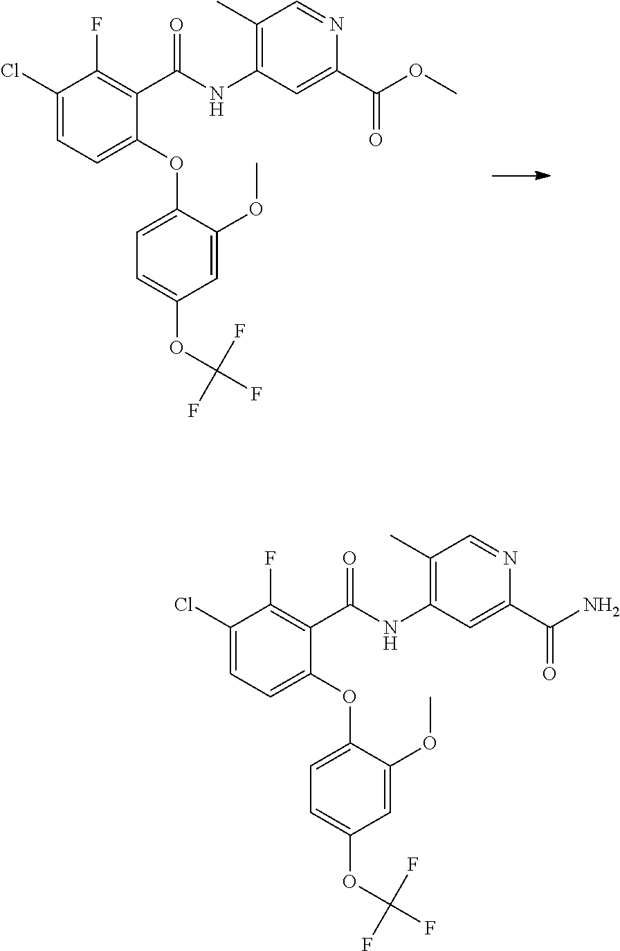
C1(Cl)=CC=C(OC2=CC=C(OC(F)(F)F)C=C2OC)C(C(NC2=C(C)C=NC(C(OC)=O)=C2)=O)=C1F.C1(Cl)=CC=C(OC2=CC=C(OC(F)(F)F)C=C2OC)C(C(NC2=C(C)C=NC(C(N)=O)=C2)=O)=C1F
